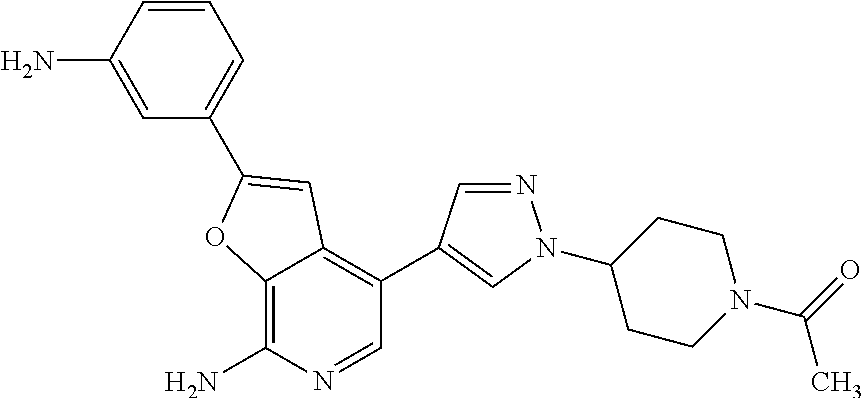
C12=C(N)N=CC(C3=CN(C4CCN(C(=O)C)CC4)N=C3)=C1C=C(C1=CC=CC(N)=C1)O2
